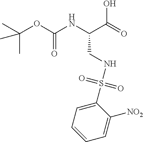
C(OC(NC(C(=O)O)CNS(C1=CC=CC=C1[NO2])(=O)=O)=O)(C)(C)C
